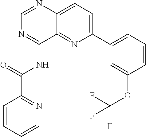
C1=NC2=CC=C(C3=CC=CC(OC(F)(F)F)=C3)N=C2C(NC(=O)C2=NC=CC=C2)=N1
